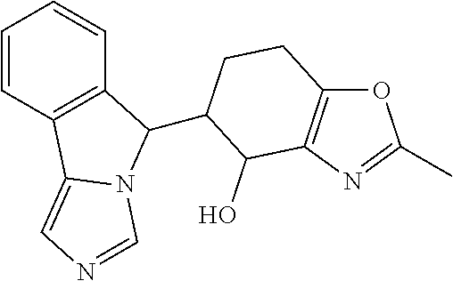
C1=CC2=C(C=C1)C(C1CCC3=C(N=C(C)O3)C1O)N1C2=CN=C1
